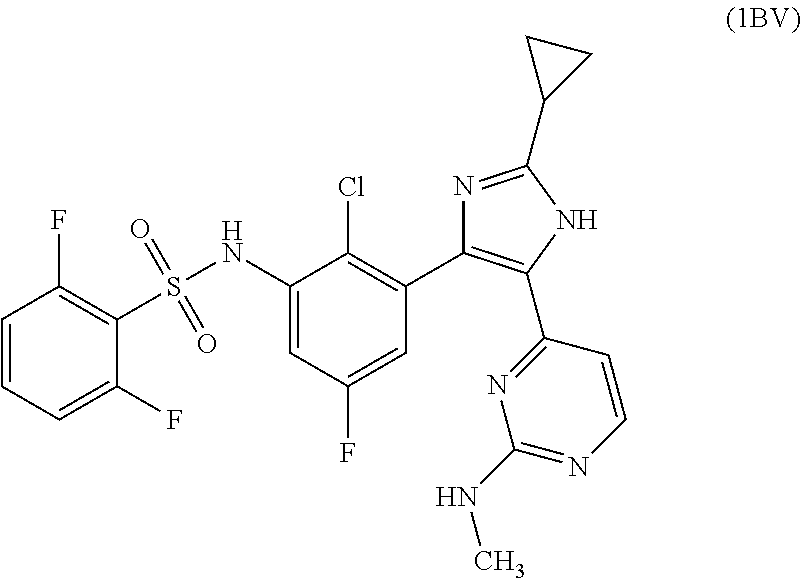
C1=CC=C(F)C(S(NC2=CC(F)=CC(C3=C(C4=NC(NC)=NC=C4)NC(C4CC4)=N3)=C2Cl)(=O)=O)=C1F
